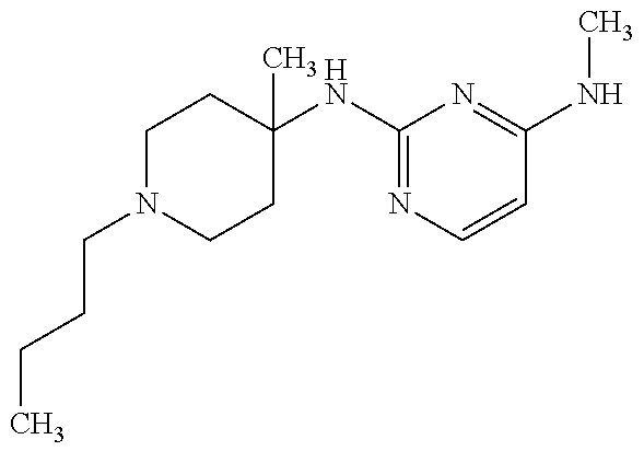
C1N(CCCC)CCC(NC2=NC=CC(NC)=N2)(C)C1
